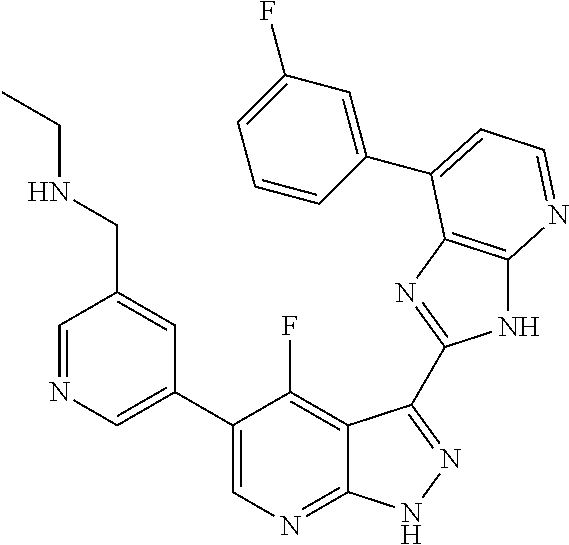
C1=NC=C(C2=CN=C3C(=C2F)C(C2=NC4=C(N2)N=CC=C4C2=CC(F)=CC=C2)=NN3)C=C1CNCC
